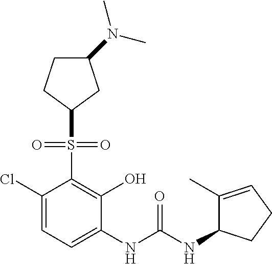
C1(Cl)=CC=C(NC(NC2C(C)=CCC2)=O)C(O)=C1S(=O)(=O)C1CC(N(C)C)CC1
